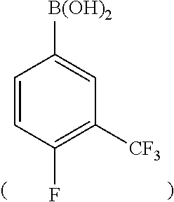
C1=CC(F)=C([CF3])C=C1[B(OH)2]
